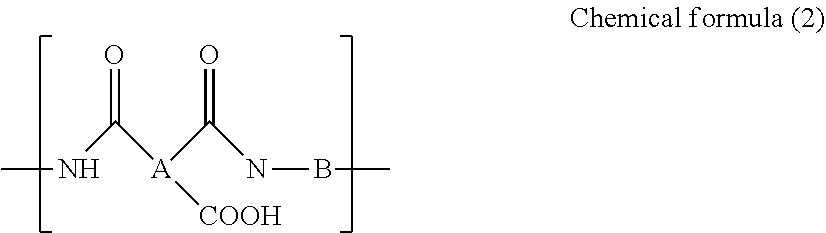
[A](C(NC)=O)([COOH])C(NBC)=O
